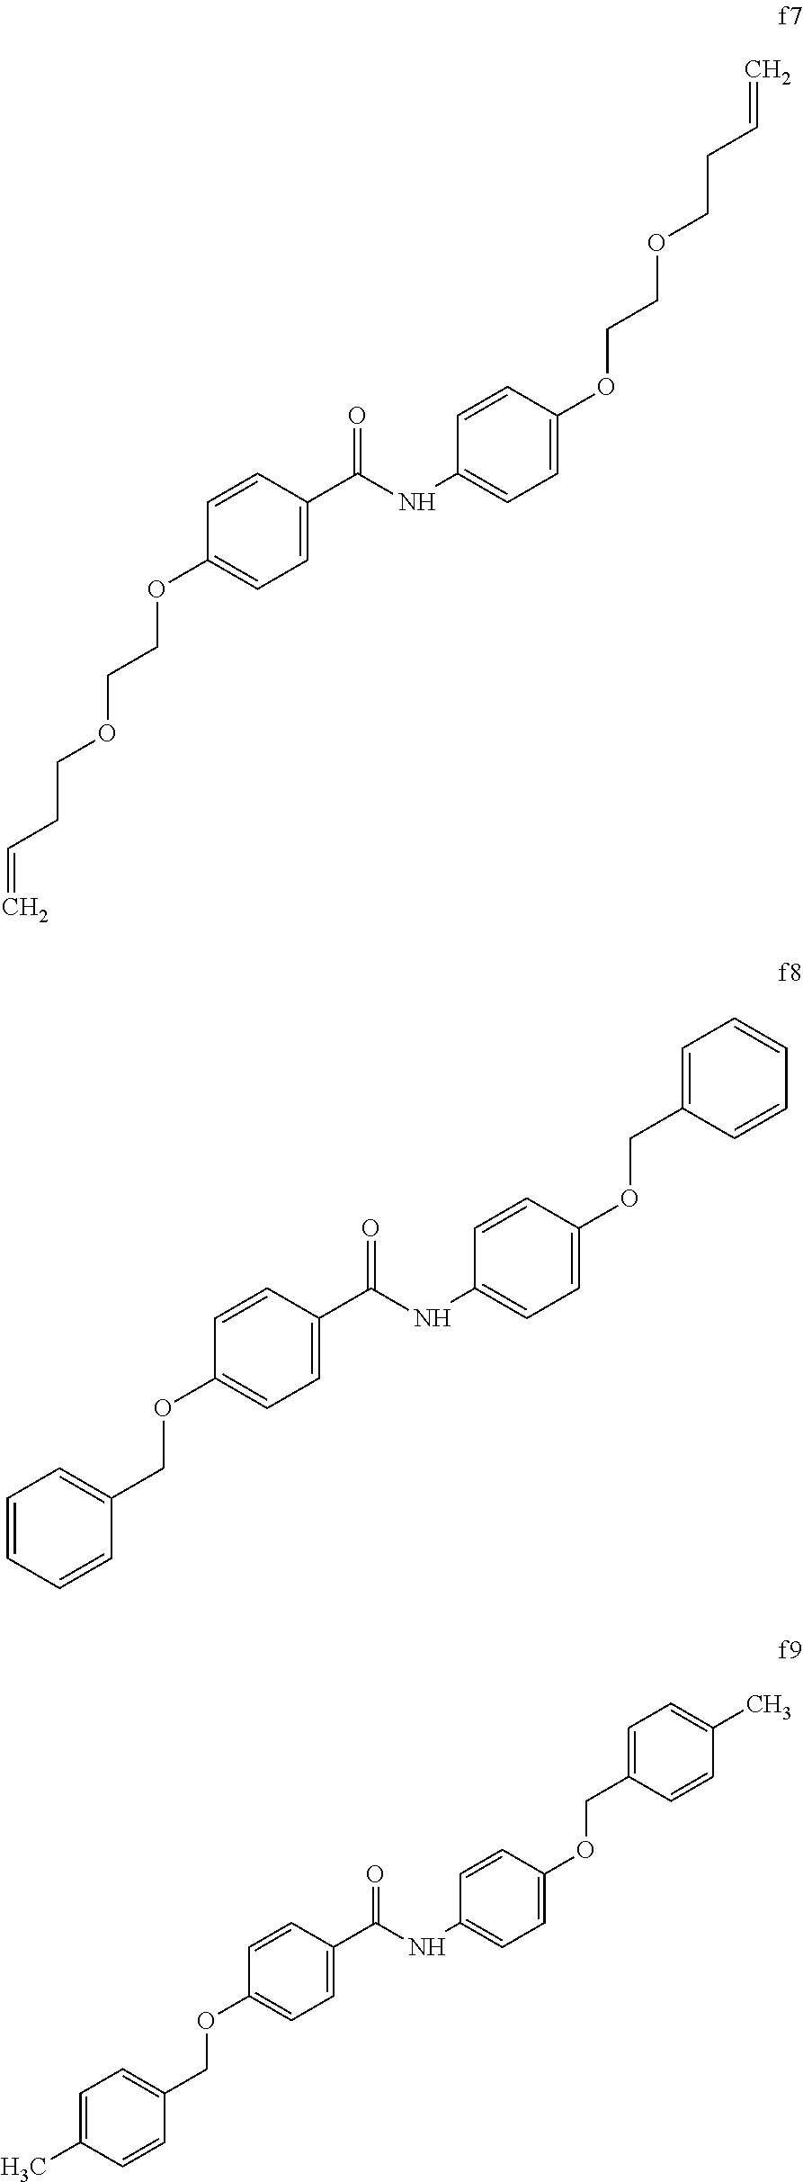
C1=C(OCCOCCC=C)C=CC(NC(C2=CC=C(OCCOCCC=C)C=C2)=O)=C1.C1=C(OCC2=CC=CC=C2)C=CC(NC(C2=CC=C(OCC3=CC=CC=C3)C=C2)=O)=C1.C1=C(OCC2=CC=C(C)C=C2)C=CC(NC(C2=CC=C(OCC3=CC=C(C)C=C3)C=C2)=O)=C1
